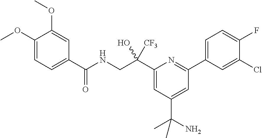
COC1=CC=C(C(NCC(C2=CC(C(N)(C)C)=CC(C3=CC=C(F)C(Cl)=C3)=N2)(O)[CF3])=O)C=C1OC
